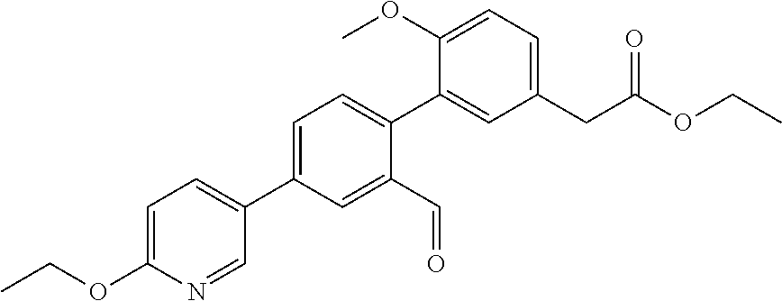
C1(OC)=CC=C(CC(OCC)=O)C=C1C1=CC=C(C2=CC=C(OCC)N=C2)C=C1C=O
